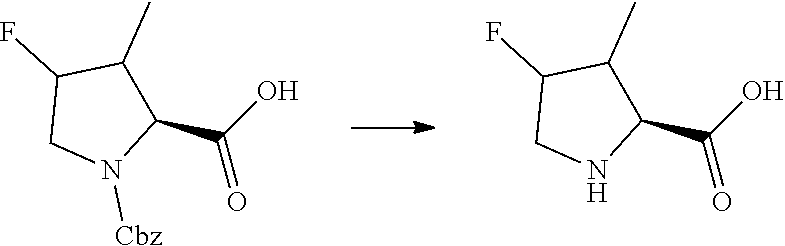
C1(C(O)=O)C(C)C(F)CN1.C1(C(O)=O)C(C)C(F)CN1[Cbz]
